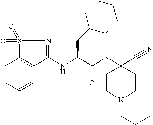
N(C(C(NC1(C#N)CCN(CCC)CC1)=O)CC1CCCCC1)C1=NS(=O)(=O)C2=C1C=CC=C2
